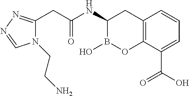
C12=C(C(C(O)=O)=CC=C1)OB(O)C(NC(CC1=NN=CN1CCN)=O)C2
